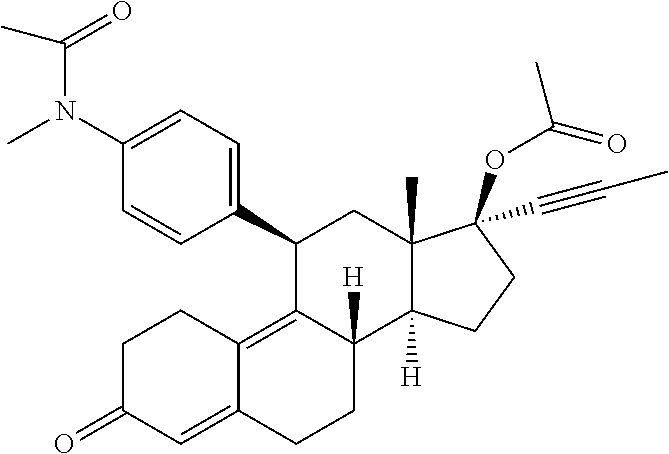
C1(N(C)C(C)=O)=CC=C(C2C3=C4C(=CC(=O)CC4)CCC3([H])C3([H])C(C)(C2)C(OC(C)=O)(C#CC)CC3)C=C1
